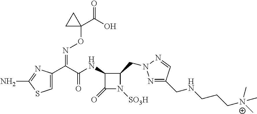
N(C(C(C1=CSC(N)=N1)=NOC1(C(=O)O)CC1)=O)C1C(=O)N([SO3H])C1CN1N=C(CNCCC[N+](C)(C)C)C=N1
